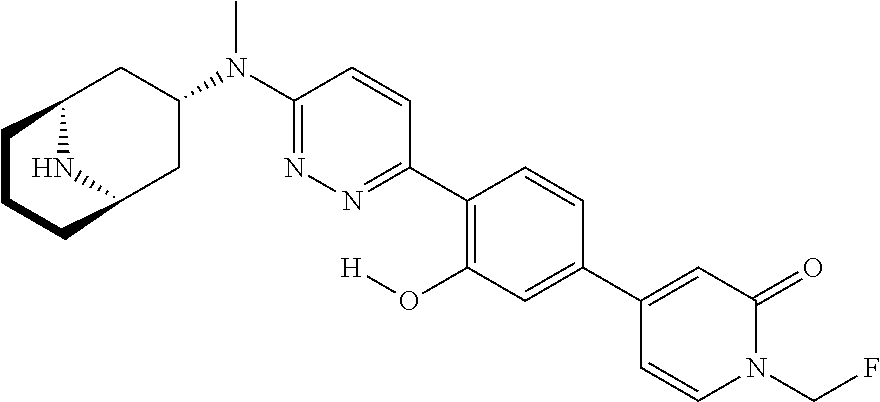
C1(C2=CC(O[H])=C(C3=NN=C(N(C)C4CC5NC(C4)CCC5)C=C3)C=C2)=CC(=O)N(CF)C=C1
